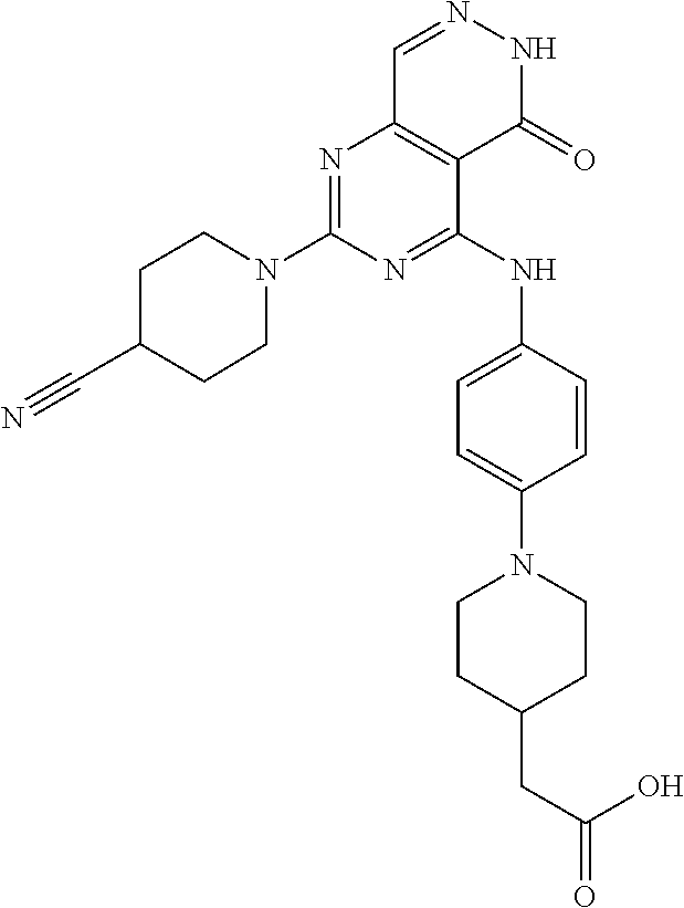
N1=C(N2CCC(C#N)CC2)N=C(NC2=CC=C(N3CCC(CC(=O)O)CC3)C=C2)C2=C1C=NNC2=O
